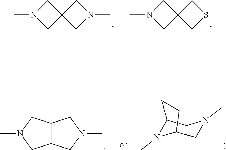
CN1CC2(C1)CSC2.CN1CC2(C1)CN(C)C2.CN1CC2C(C1)CN(C)C2.C12N(C)C(CN(C)C1)CC2
